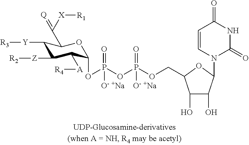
C1([A][R4])C(OP(OP(OCC2C(O)C(O)C(N3C(=O)NC(=O)C=C3)O2)(=O)[O- +Na])(=O)[O- +Na])OC(C(=[Q])[X][R1])C([Y][R3])C1[Z][R2]
